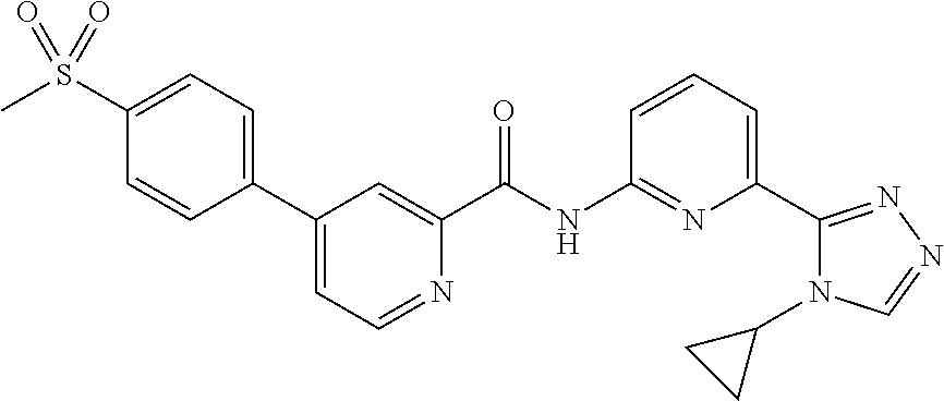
C1(C2=CC=C(S(C)(=O)=O)C=C2)=CC=NC(C(NC2=NC(C3=NN=CN3C3CC3)=CC=C2)=O)=C1
